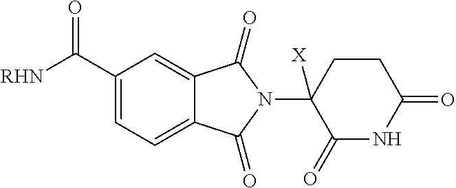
C1=C(C(=O)[RHN])C=C2C(=C1)C(=O)N(C1([X])C(=O)NC(=O)CC1)C2=O
